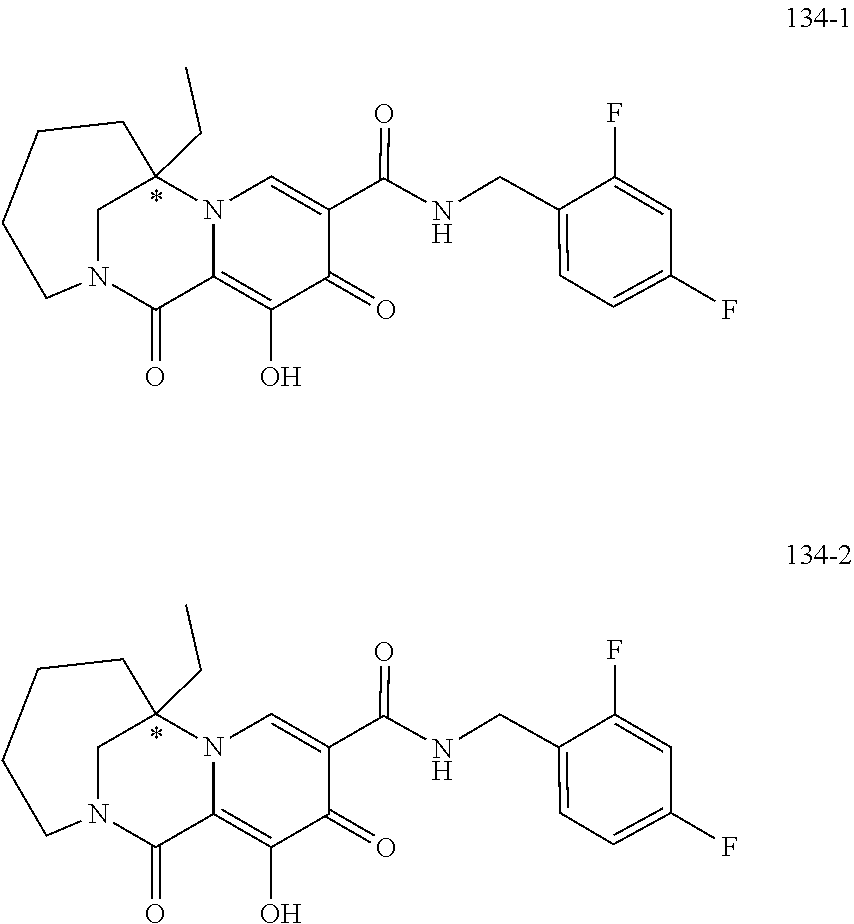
C(=O)(NCC1=CC=C(F)C=C1F)C1=CN2C(=C(O)C1=O)C(=O)N1CCCCC2(CC)C1.C(=O)(NCC1=CC=C(F)C=C1F)C1=CN2C(=C(O)C1=O)C(=O)N1CCCCC2(CC)C1
